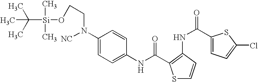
C1(NC(=O)C2=C(NC(C3=CC=C(Cl)S3)=O)C=CS2)=CC=C(N(CCO[Si](C(C)(C)C)(C)C)[NC])C=C1
